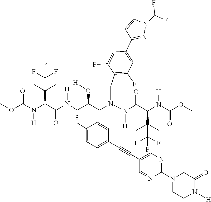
O(C(=O)N(C(C(=O)N(C(C(CN(CC1=C(F)C=C(C2=NN(C(F)F)C=C2)C=C1F)N(C(C(C(C)(C)C(F)(F)F)N(C(OC)=O)[H])=O)[H])O[H])CC1=CC=C(C#CC2=CN=C(N3CCN([H])C(=O)C3)N=C2)C=C1)[H])C(C)(C)C(F)(F)F)[H])C
